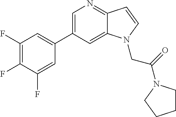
C1=C(C2=CC(F)=C(F)C(F)=C2)C=C2C(=N1)C=CN2CC(=O)N1CCCC1
